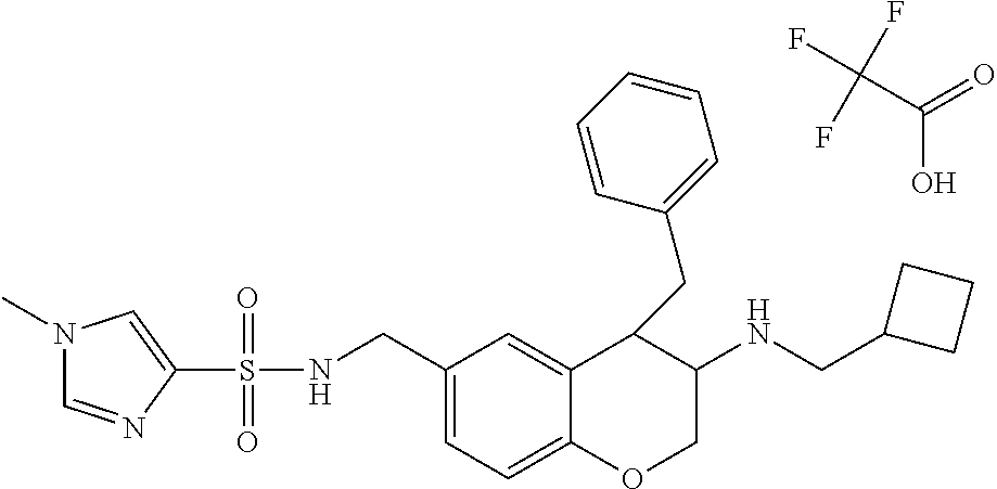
N1(C)C=NC(S(NCC2=CC=C3C(=C2)C(CC2=CC=CC=C2)C(NCC2CCC2)CO3)(=O)=O)=C1.C(C(=O)O)(F)(F)F
